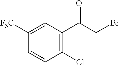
C1([F3C])=CC(C(CBr)=O)=C(Cl)C=C1
